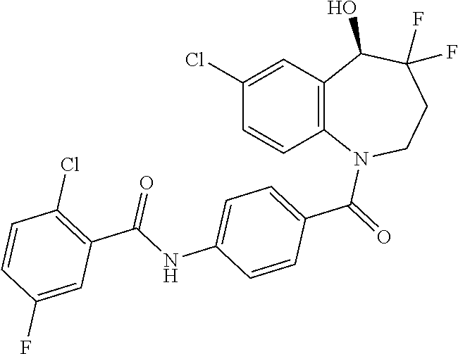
C1(Cl)=CC2=C(C=C1)N(C(=O)C1=CC=C(NC(C3=C(Cl)C=CC(F)=C3)=O)C=C1)CCC(F)(F)C2O
